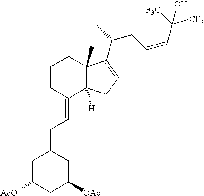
C1CC(=CC=C2CC([AcO])CC([OAc])C2)C2([H])C(C)(C1)C(C(C)CC=CC([CF3])([F3C])O)=CC2
